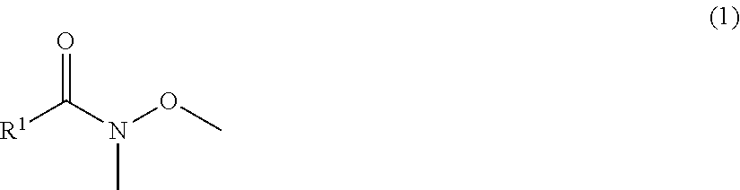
O=C(N(C)OC)[R1]
